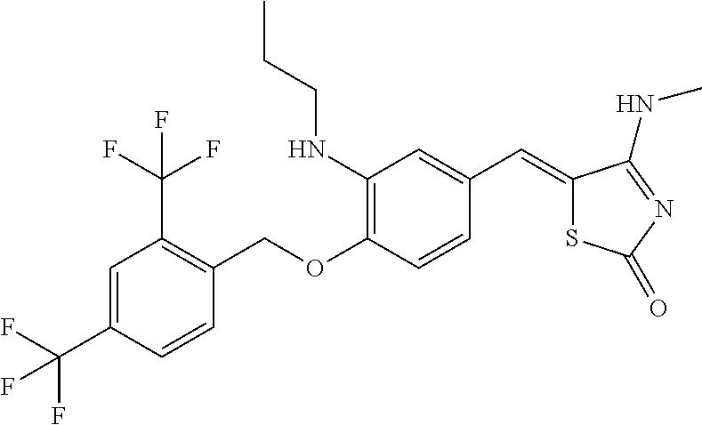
C1(C=C2SC(=O)N=C2NC)=CC(NCCC)=C(OCC2=C(C(F)(F)F)C=C(C(F)(F)F)C=C2)C=C1
